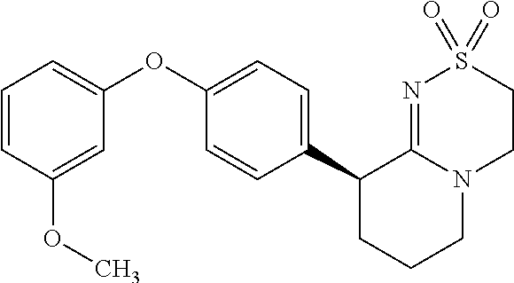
C1(OC2=CC=CC(OC)=C2)=CC=C(C2CCCN3C2=NS(=O)(=O)CC3)C=C1
